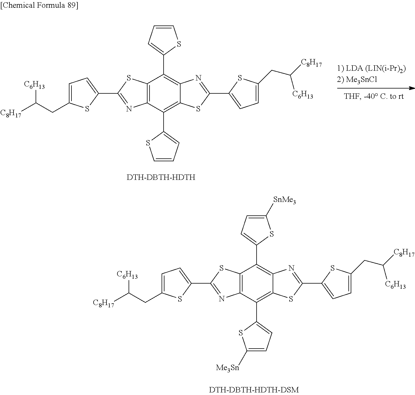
C12=C(C(C3=CC=CS3)=C3C(=C1C1=CC=CS1)N=C(C1=CC=C(CC([C8H17])[C6H13])S1)S3)N=C(C1=CC=C(CC([C8H17])[C6H13])S1)S2.[DTH-DBTH-HDTH].C12=C(C(C3=CC=C([Me3Sn])S3)=C3C(=C1C1=CC=C([SnMe3])S1)N=C(C1=CC=C(CC([C8H17])[C6H13])S1)S3)N=C(C1=CC=C(CC([C8H17])[C6H13])S1)S2
